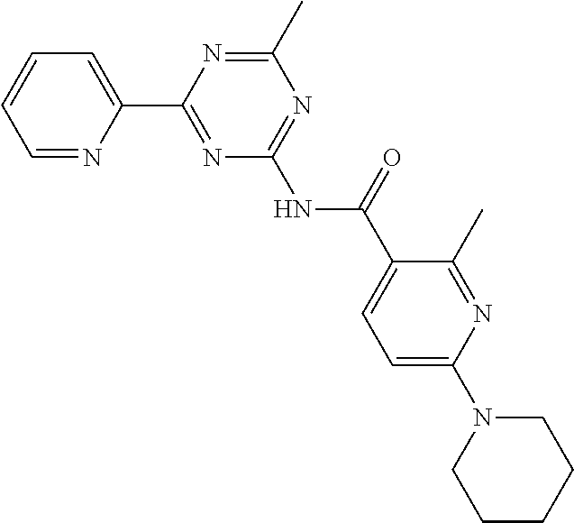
C1=NC(C2=NC(NC(=O)C3=CC=C(N4CCCCC4)N=C3C)=NC(C)=N2)=CC=C1
